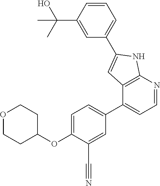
O1CCC(OC2=CC=C(C3=CC=NC4=C3C=C(C3=CC=CC(C(C)(O)C)=C3)N4)C=C2C#N)CC1
